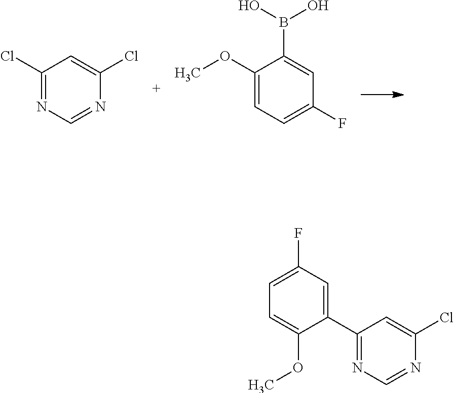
C1(Cl)=NC=NC(Cl)=C1.C1(OC)=CC=C(F)C=C1B(O)O.C1=C(F)C=C(C2=NC=NC(Cl)=C2)C(OC)=C1
